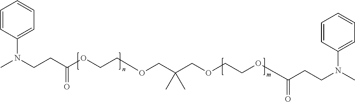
CN(CCC(OCCOCC(COCCOC(CCN(C)C1=CC=CC=C1)=O)(C)C)=O)C1=CC=CC=C1
